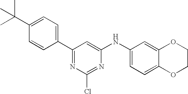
C1(C(C)(C)C)=CC=C(C2=NC(Cl)=NC(NC3=CC=C4C(=C3)OCCO4)=C2)C=C1
